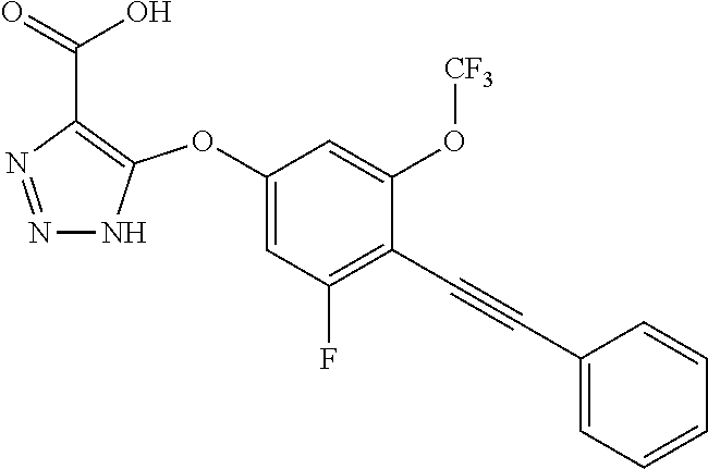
C1(OC2=C(C(=O)O)N=NN2)=CC(F)=C(C#CC2=CC=CC=C2)C(O[CF3])=C1
